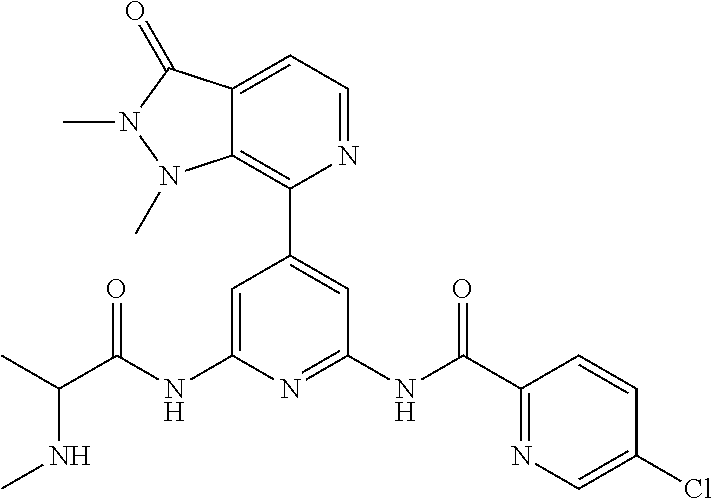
C1=C(NC(C(C)NC)=O)N=C(NC(C2=NC=C(Cl)C=C2)=O)C=C1C1=C2C(=CC=N1)C(=O)N(C)N2C
